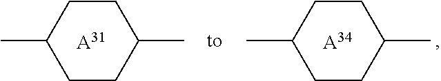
CC1CCC(C)CC1.[A31].[A34].CC1CCC(C)CC1
